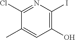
N1=C(Cl)C(C)=CC(O)=C1I
